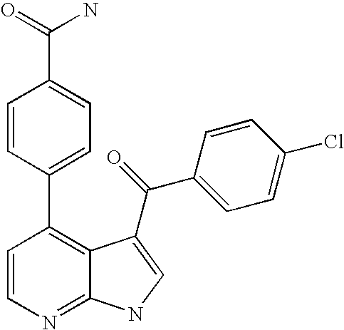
C1=CN=C2C(=C1C1=CC=C(C(=O)N)C=C1)C(C(C1=CC=C(Cl)C=C1)=O)=CN2
